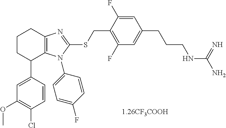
C1(C2=CC(OC)=C(Cl)C=C2)C2=C(N=C(SCC3=C(F)C=C(CCCNC(N)=N)C=C3F)N2C2=CC=C(F)C=C2)CCC1
